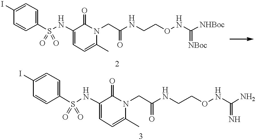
C1(NS(C2=CC=C(I)C=C2)(=O)=O)=CC=C(C)N(CC(NCCONC([NHBoc])=[NBoc])=O)C1=O.C1(NS(C2=CC=C(I)C=C2)(=O)=O)=CC=C(C)N(CC(NCCONC(=N)N)=O)C1=O
